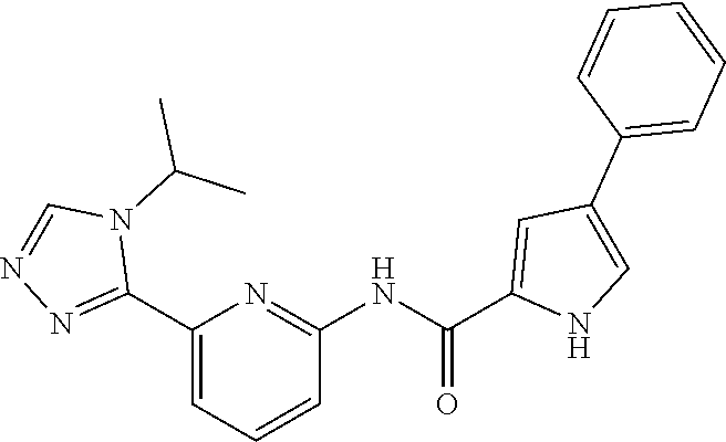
C1(C2=NN=CN2C(C)C)=CC=CC(NC(=O)C2=CC(C3=CC=CC=C3)=CN2)=N1
